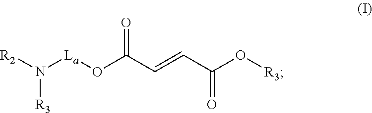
[R2]N([La]OC(C=CC(O[R3])=O)=O)[R3]
